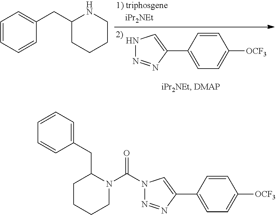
N1N=NC(C2=CC=C([OCF3])C=C2)=C1.C(C1=CC=CC=C1)C1CCCCN1.C1CCCN(C(N2N=NC(C3=CC=C([OCF3])C=C3)=C2)=O)C1CC1=CC=CC=C1
